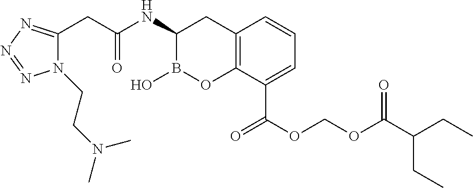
N1(CCN(C)C)C(CC(NC2B(O)OC3=C(C2)C=CC=C3C(OCOC(C(CC)CC)=O)=O)=O)=NN=N1
